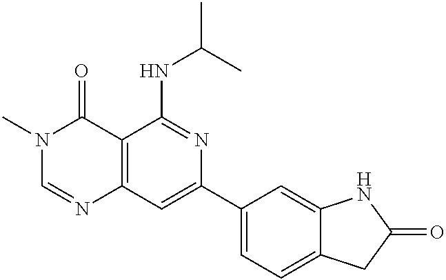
C12=C(C=C(C3=CC=C4C(=C3)NC(=O)C4)N=C1NC(C)C)N=CN(C)C2=O
